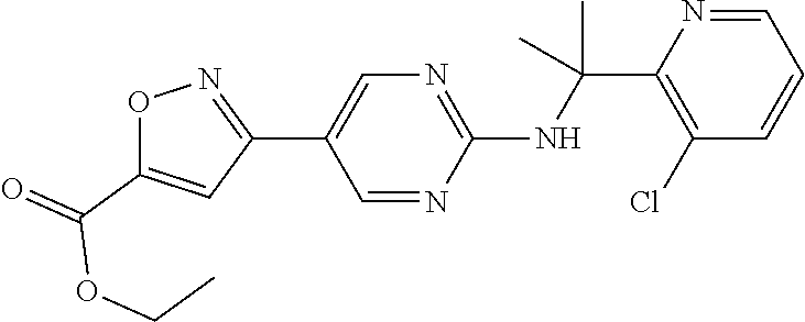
N(C(C1=C(Cl)C=CC=N1)(C)C)C1=NC=C(C2=NOC(C(=O)OCC)=C2)C=N1
